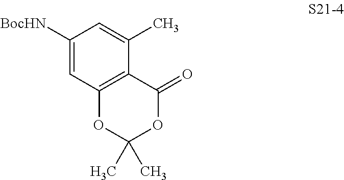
C1([BocHN])=CC2=C(C(C)=C1)C(=O)OC(C)(C)O2
